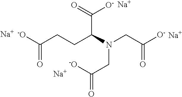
[-O]C(CCC(N(CC([O-])=O)CC(=O)[-O])C(=O)[O-])=O.[Na].[Na].[Na].[Na]
